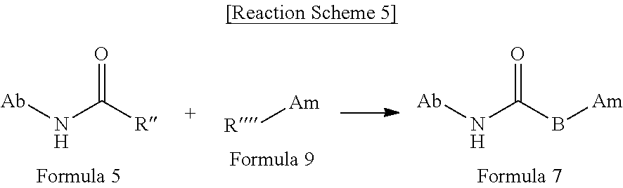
N(C([R])=O)[Ab].[R][Am].N(C(B[Am])=O)[Ab]
